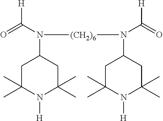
C1C(C)(C)N([H])C(C)(C)CC1N(C([H])=O)[(CH2)6]N(C(=O)[H])C1CC(C)(C)N([H])C(C)(C)C1
